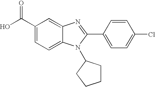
C1(C(O)=O)=CC=C2C(=C1)N=C(C1=CC=C(Cl)C=C1)N2C1CCCC1
